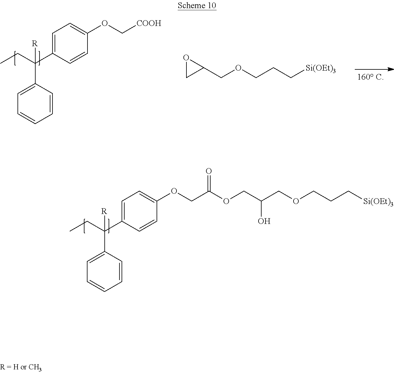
C1(C(CC)(C2=CC=C(OCC(OCC(COCCC[Si(OEt)3])O)=O)C=C2)[R])=CC=CC=C1.C1(C(CC)(C2=CC=C(OC[COOH])C=C2)[R])=CC=CC=C1.O1CC1COCCC[Si(OEt)3]
